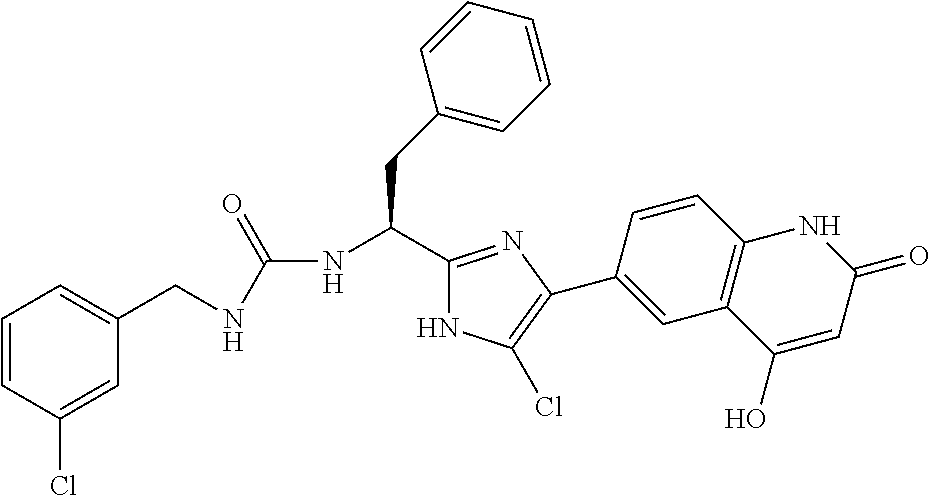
C1(Cl)=CC(CNC(NC(CC2=CC=CC=C2)C2=NC(C3=CC4=C(C=C3)NC(=O)C=C4O)=C(Cl)N2)=O)=CC=C1
